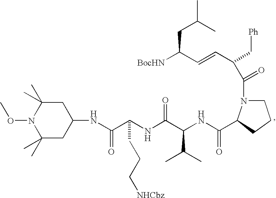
C(C(NC(C(NC(=O)C1N(C(C(C[Ph])C=CC([BocHN])CC(C)C)=O)CCC1)C(C)C)=O)CCC[NHCbz])(NC1CC(C)(C)N(OC)C(C)(C)C1)=O
